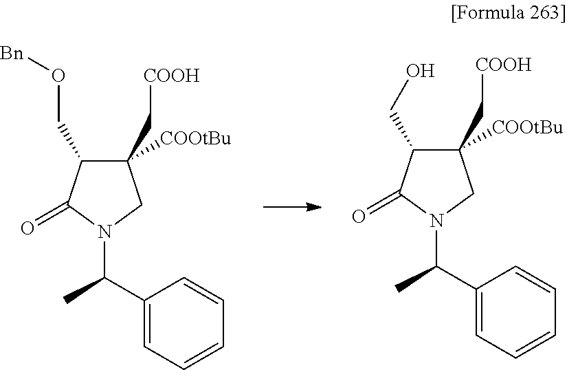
C1(C[COOH])([COOtBu])C(CO)C(=O)N(C(C)C2=CC=CC=C2)C1.C1(C[COOH])([COOtBu])C(CO[Bn])C(=O)N(C(C)C2=CC=CC=C2)C1
